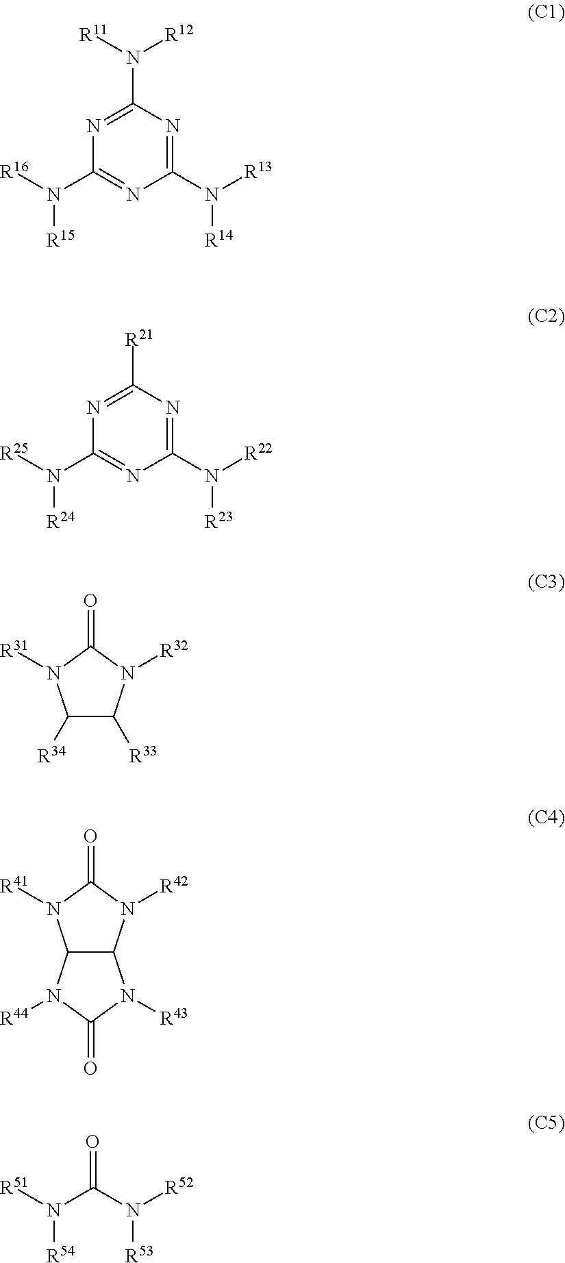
C1(N([R16])[R15])=NC(N([R13])[R14])=NC(N([R11])[R12])=N1.C1(N([R25])[R24])=NC(N([R22])[R23])=NC([R21])=N1.C1([R34])C([R33])N([R32])C(=O)N1[R31].N1([R43])C(=O)N([R44])C2C1N([R42])C(=O)N2[R41].[R51]N(C(N([R52])[R53])=O)[R54]
